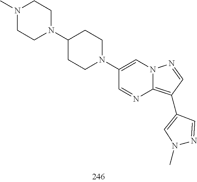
C1(C2=C3N=CC(N4CCC(N5CCN(C)CC5)CC4)=CN3N=C2)=CN(C)N=C1
